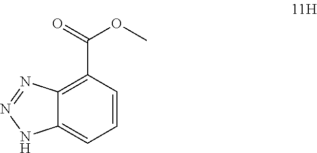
C12=C(C(=O)OC)C=CC=C1NN=N2
